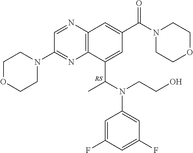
C1(C(N(C2=CC(F)=CC(F)=C2)CCO)C)=CC(C(N2CCOCC2)=O)=CC2=C1N=C(N1CCOCC1)C=N2.[RS]
